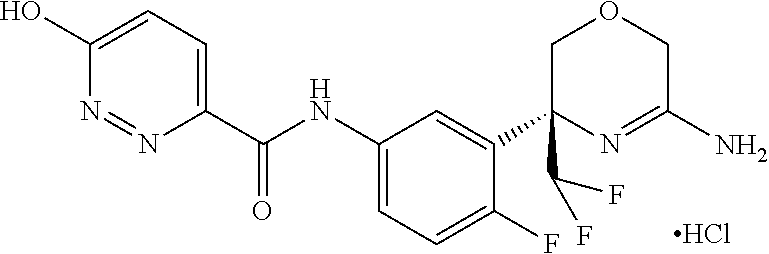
Cl.C1=C(NC(C2=CC=C(O)N=N2)=O)C=C(C2(C(F)F)COCC(N)=N2)C(F)=C1
